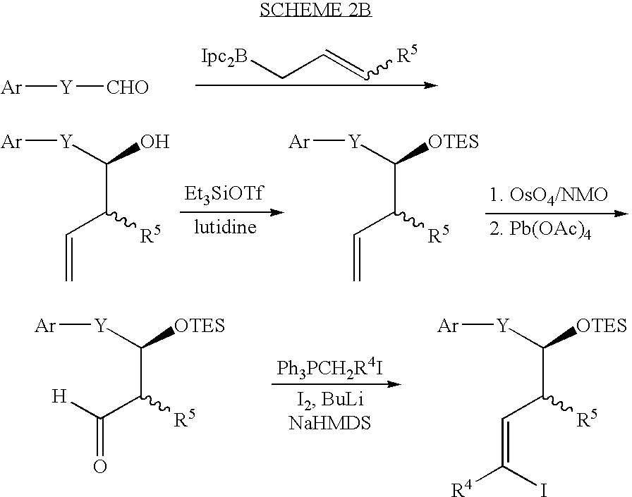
[Ipc2B]CC=C[R5].[Ar][Y][CHO].[Et3SiOTf].[1. OsO4/NMO].[2. Pb(OAc)4].C(C([R5])C=C)([Y][Ar])O.C(C([R5])C=C)([Y][Ar])[OTES].C(C([R5])C(=O)[H])([Y][Ar])[OTES].C(C([R5])C=C([R4])I)([Y][Ar])[OTES]
